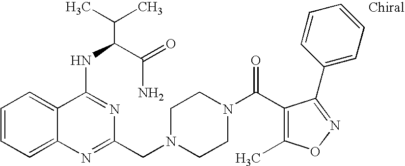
C1=CC=C2C(=C1)C(NC(C(N)=O)C(C)C)=NC(CN1CCN(C(C3=C(C)ON=C3C3=CC=CC=C3)=O)CC1)=N2
